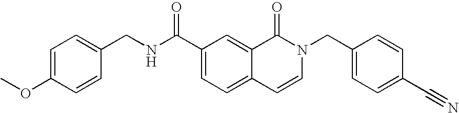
C1=C(OC)C=CC(CNC(C2=CC=C3C(=C2)C(=O)N(CC2=CC=C(C#N)C=C2)C=C3)=O)=C1
